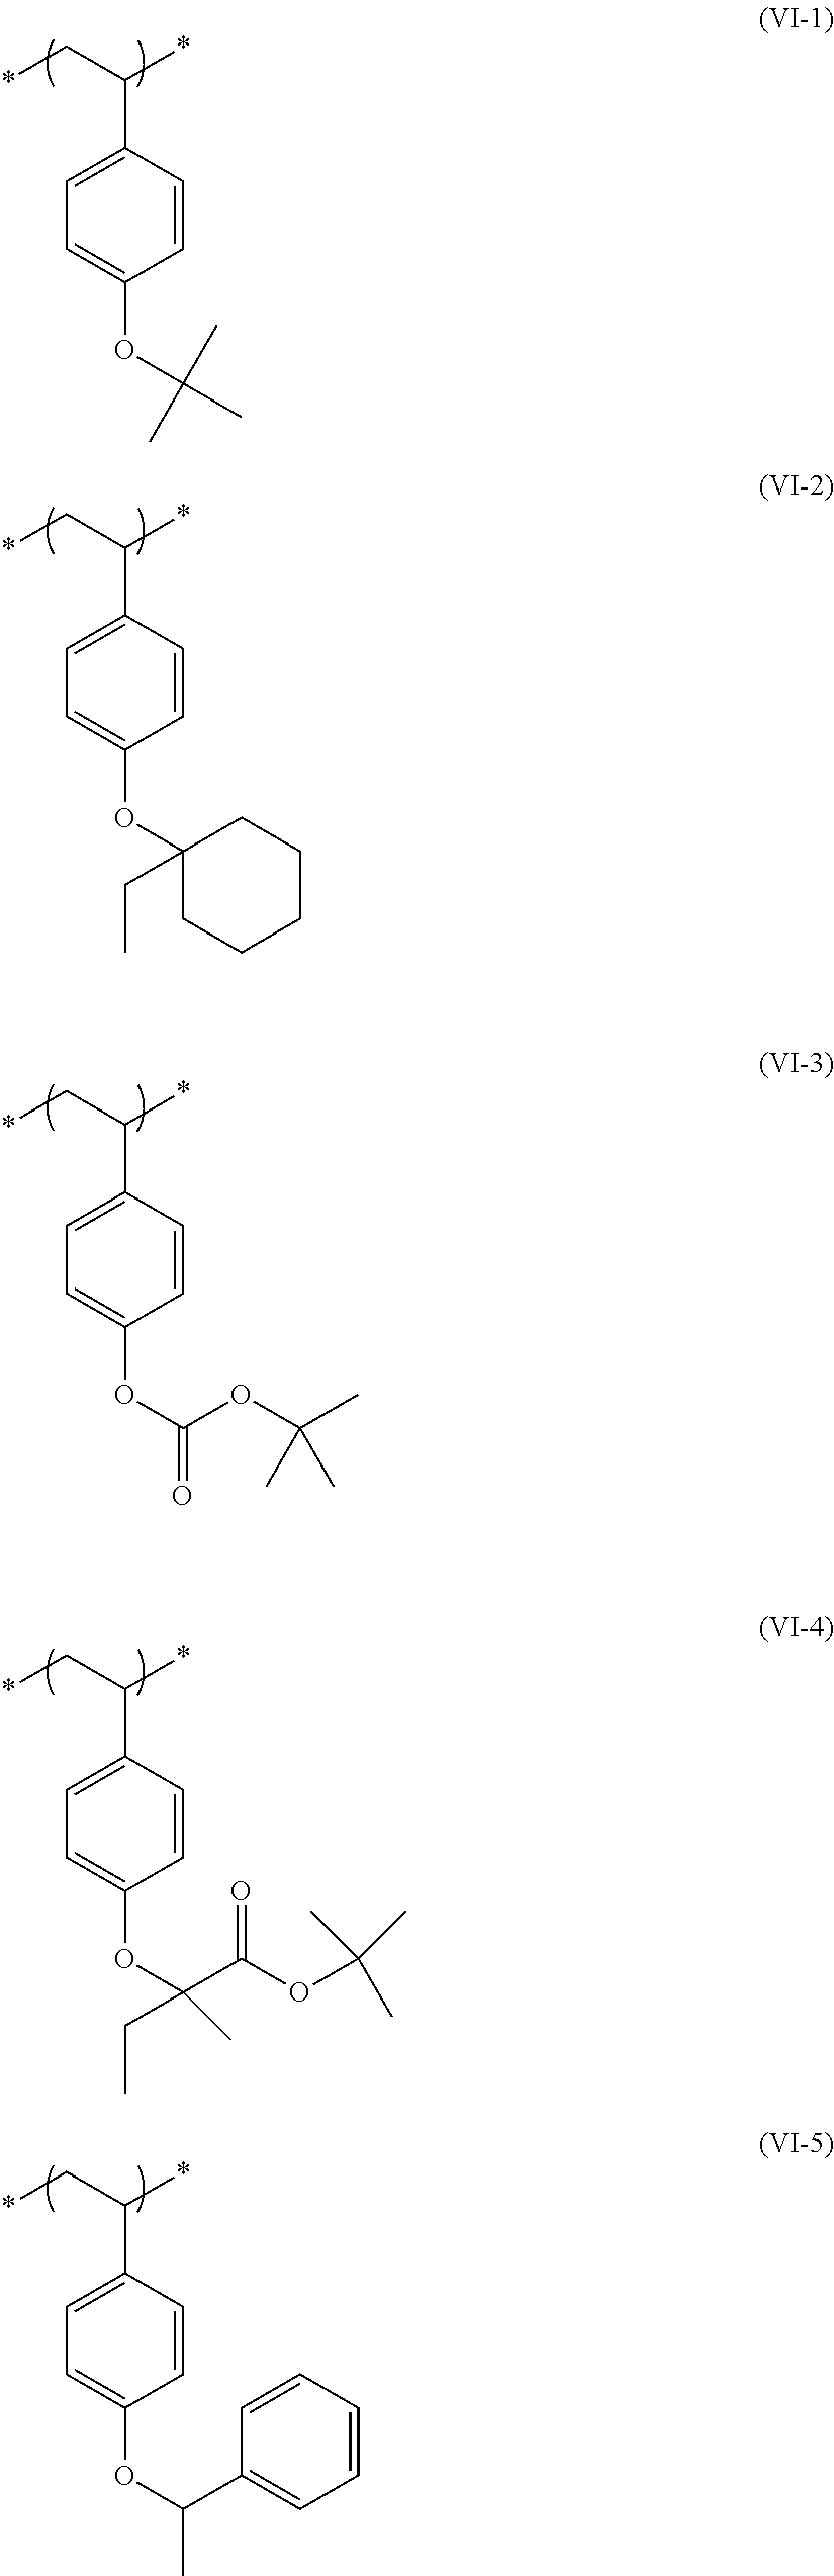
*CC(*)C1=CC=C(OC(C)(C)C)C=C1.*CC(*)C1=CC=C(OC2(CC)CCCCC2)C=C1.*CC(*)C1=CC=C(OC(OC(C)(C)C)=O)C=C1.*CC(*)C1=CC=C(OC(C(OC(C)(C)C)=O)(CC)C)C=C1.*CC(*)C1=CC=C(OC(C2=CC=CC=C2)C)C=C1
